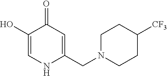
C1(O)=CNC(CN2CCC([CF3])CC2)=CC1=O
